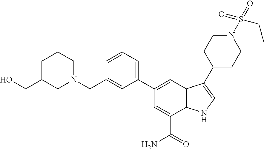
C1(CN2CCCC(CO)C2)=CC(C2=CC3=C(C(C(=O)N)=C2)NC=C3C2CCN(S(=O)(CC)=O)CC2)=CC=C1
